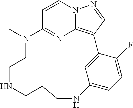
C1=CN2C3=C(C=N2)C2=CC(=CC=C2F)NCCCNCCN(C)C1=N3
